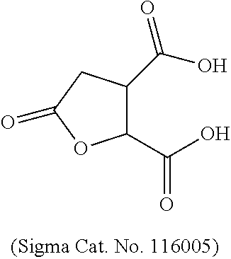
C1(C(O)=O)C(C(O)=O)OC(=O)C1
